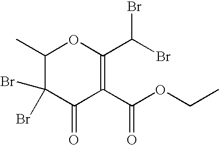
C1(C)C(Br)(Br)C(=O)C(C(OCC)=O)=C(C(Br)Br)O1
